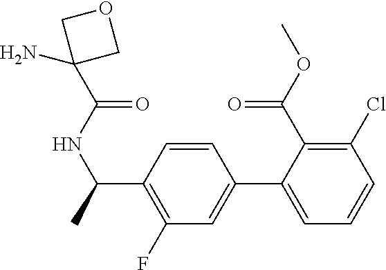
C(C1=C(Cl)C=CC=C1C1=CC(F)=C(C(C)NC(=O)C2(N)COC2)C=C1)(OC)=O
